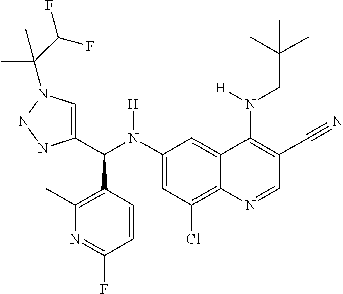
C1(N(C(C2=CN(C(C(F)F)(C)C)NN2)C2=C(C)N=C(F)C=C2)[H])=CC(Cl)=C2C(=C1)C(N(CC(C)(C)C)[H])=C(C#N)C=N2
